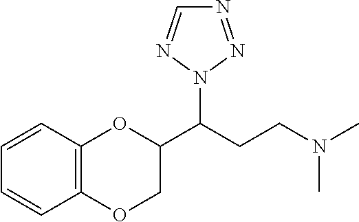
C1C(C(CCN(C)C)N2N=NC=N2)OC2=C(O1)C=CC=C2
